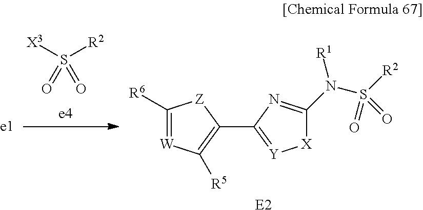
[X3]S([R2])(=O)=O.C1([R6])=[W]C([R5])=C(C2=[Y][X]C(N([R1])S(=O)([R2])=O)=N2)[Z]1.[E2]
